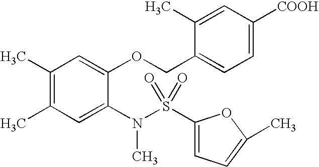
C1(C)=C(C)C=C(N(S(=O)(=O)C2=CC=C(C)O2)C)C(OCC2=CC=C([COOH])C=C2C)=C1
